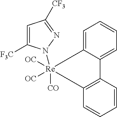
C1=C([F3C])N([Re]2([CO])([OC])([OC])C3=CC=CC=C3C3=C2C=CC=C3)N=C1[CF3]
